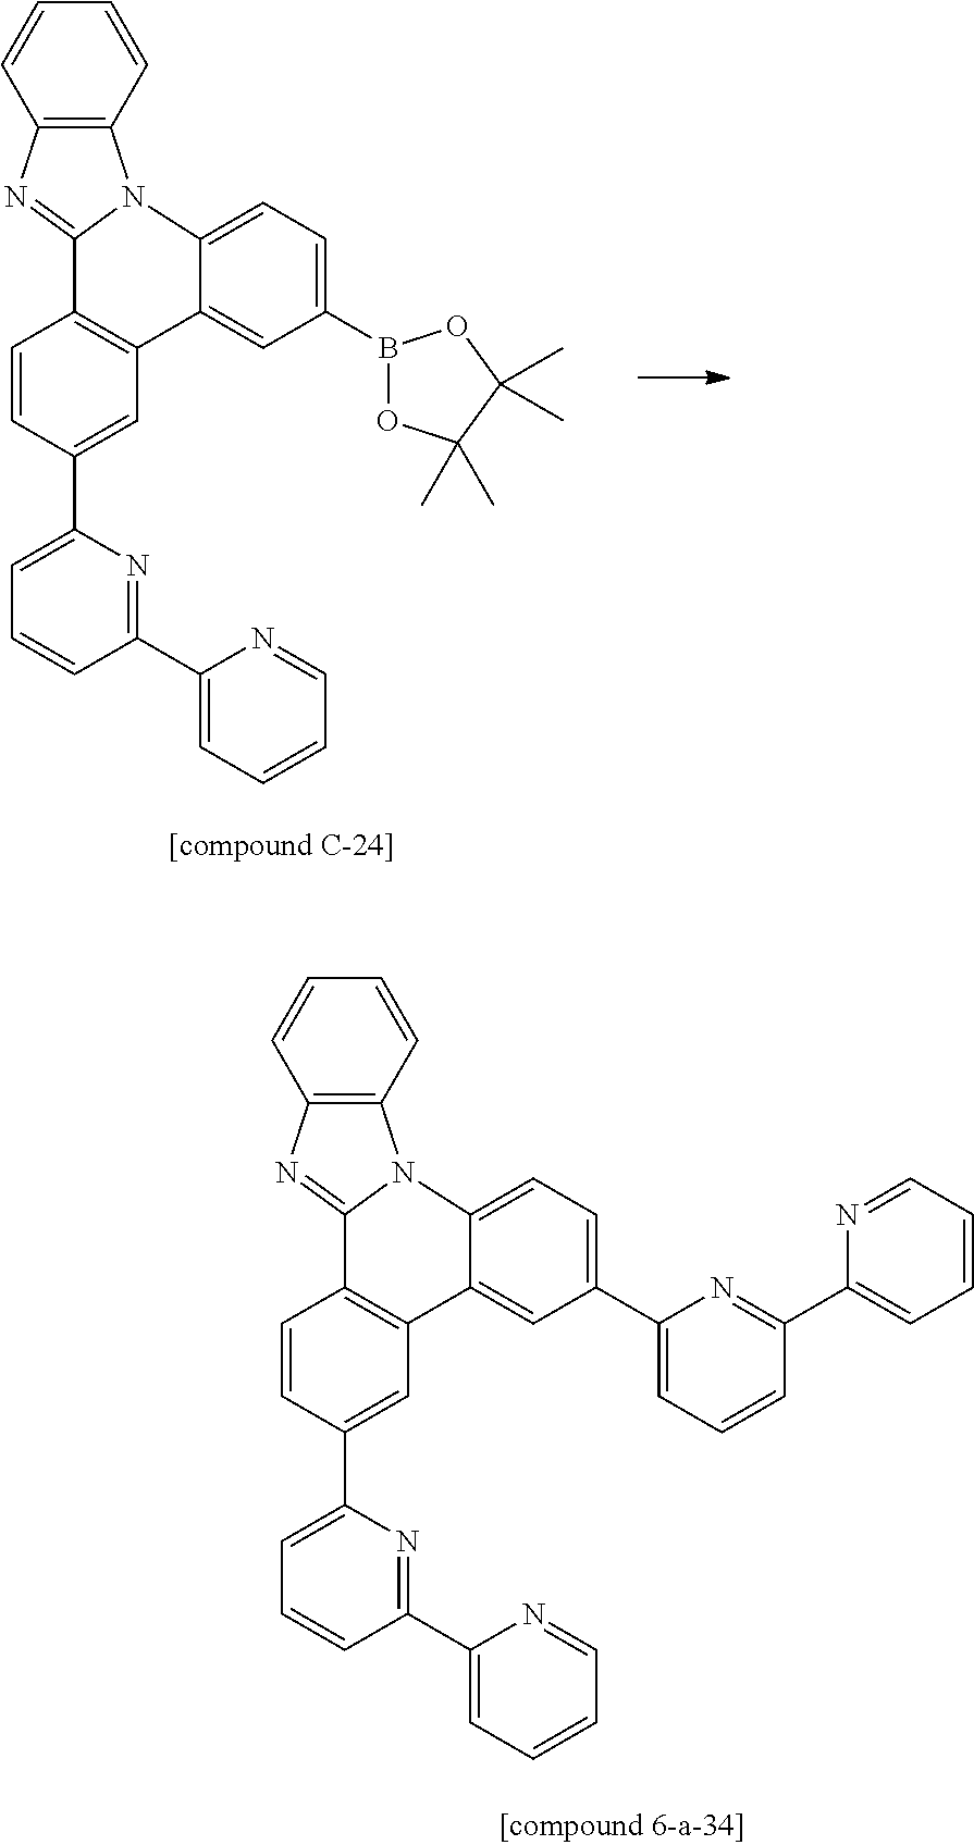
C1(C2=CC=CC(C3=CC=CC=N3)=N2)=CC2=C(C=C1)C1=NC3=C(C=CC=C3)N1C1=CC=C(B3OC(C)(C)C(C)(C)O3)C=C21.C1(C2=CC=CC(C3=CC=CC=N3)=N2)=CC2=C(C=C1)C1=NC3=C(C=CC=C3)N1C1=CC=C(C3=CC=CC(C4=CC=CC=N4)=N3)C=C21
